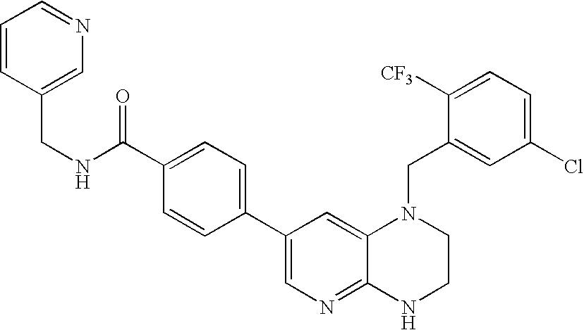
C1=C(C(NCC2=CN=CC=C2)=O)C=CC(C2=CN=C3C(=C2)N(CC2=CC(Cl)=CC=C2[CF3])CCN3)=C1
